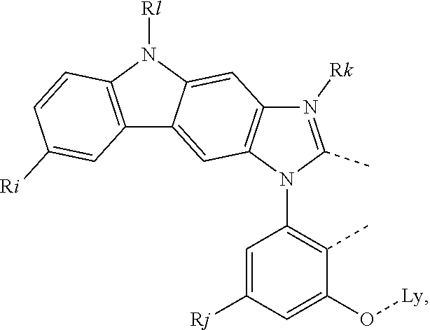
N1([Rk])=C(C)N(C2=C(C)C(O[Ly])=CC([Rj])=C2)C2=C1C=C1C(=C2)C2=C(N1[Rl])C=CC([Ri])=C2
